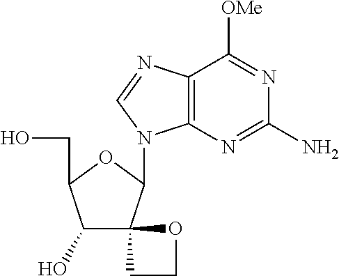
C1(O)C(CO)OC(N2C3=C(N=C2)C([OMe])=NC(N)=N3)C12CCO2
